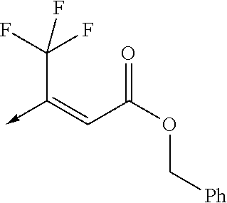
C(C(OC[Ph])=O)=C(->C)C(F)(F)F
